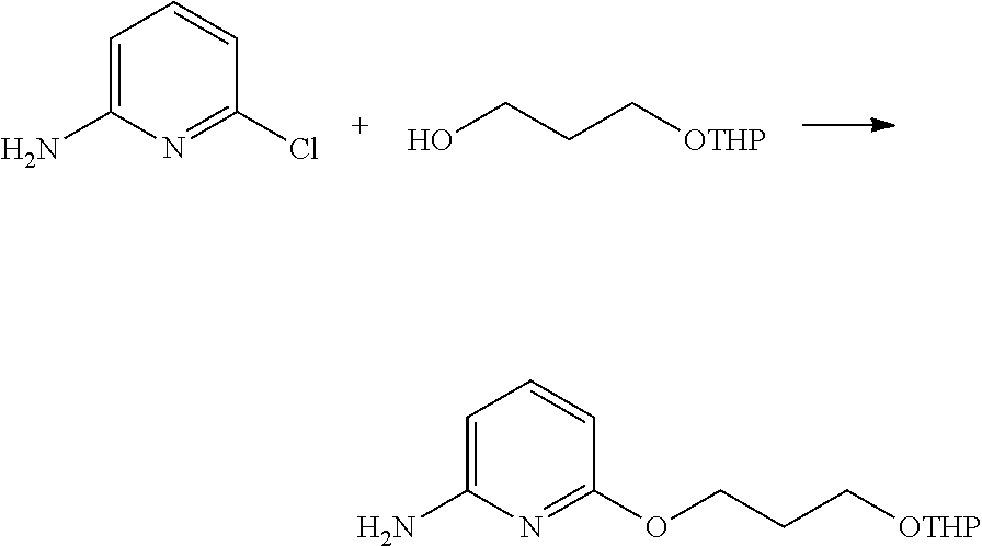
C1=C(N)N=C(Cl)C=C1.OCCC[OTHP].C1=C(N)N=C(OCCC[OTHP])C=C1
